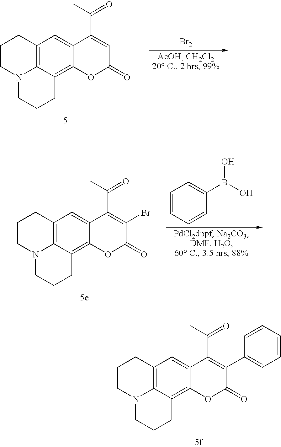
C12=C3C(=C4C(=C1)C(C(C)=O)=CC(=O)O4)CCCN3CCC2.[Br2].C12=C3C(=C4C(=C1)C(C(C)=O)=C(Br)C(=O)O4)CCCN3CCC2.C1=CC=CC(B(O)O)=C1.C12=C3C(=C4C(=C1)C(C(C)=O)=C(C1=CC=CC=C1)C(=O)O4)CCCN3CCC2
